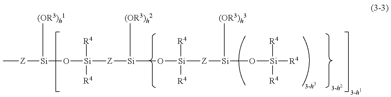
C[Z][Si]([(OR3)h1])O[Si]([R4])([R4])[Z][Si]([(OR3)h2])O[Si]([Z][Si](O[Si]([R4])([R4])[R4])[(OR3)h3])([R4])[R4]
